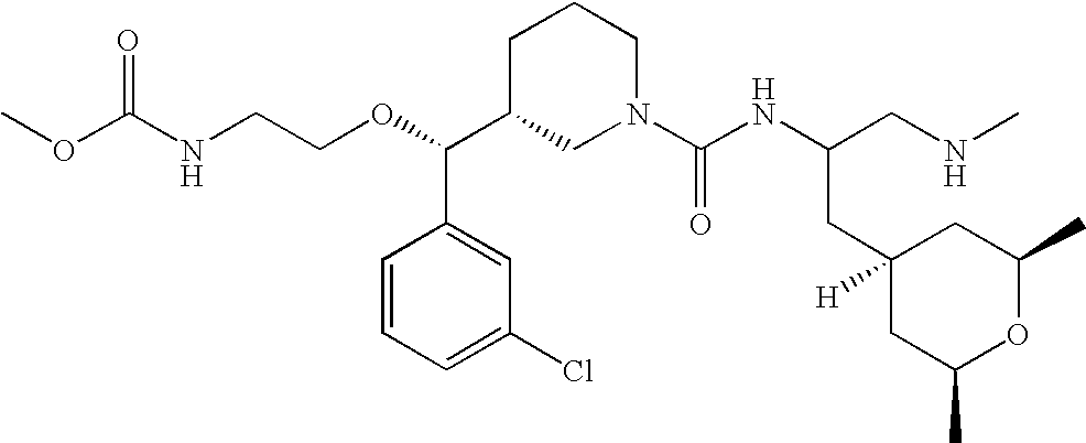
O=C(NCCOC(C1CN(C(NC(CNC)CC2([H])CC(C)OC(C)C2)=O)CCC1)C1=CC(Cl)=CC=C1)OC
